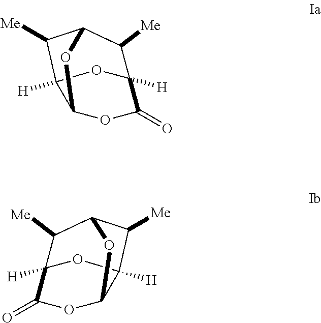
O1C2([H])C(=O)OC3OC(C2[Me])C([Me])C13[H].O1C2([H])C(=O)OC3OC(C2[Me])C([Me])C13[H]
